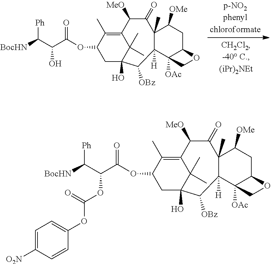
[BocHN]C(C(C(OC1CC2(O)C(C)(C)C(=C1C)C([MeO])C(=O)C1(C)C([H])(C3([OAc])C(CC1[OMe])OC3)C2[OBz])=O)O)[Ph].[BocHN]C(C(C(OC1CC2(O)C(C)(C)C(=C1C)C([MeO])C(=O)C1(C)C([H])(C3([OAc])C(CC1[OMe])OC3)C2[OBz])=O)OC(OC1=CC=C([O2N])C=C1)=O)[Ph]
